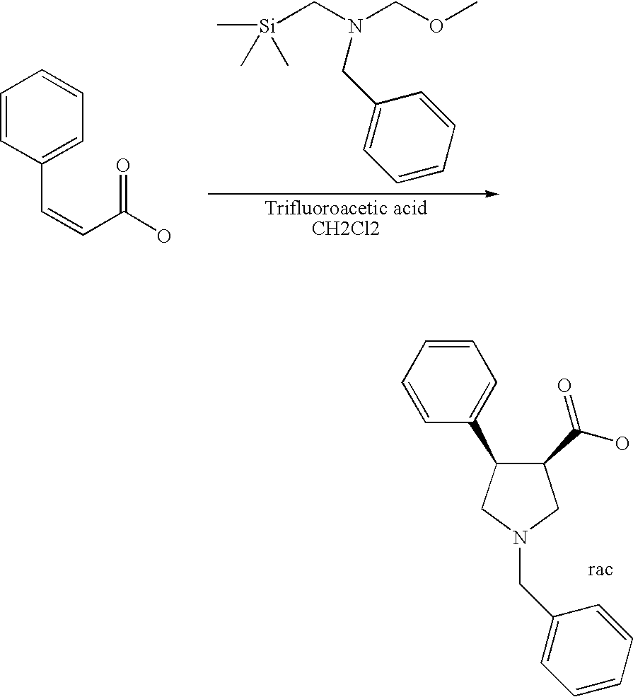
[Si](CN(COC)CC1=CC=CC=C1)(C)(C)C.C1=CC(C=CC(O)=O)=CC=C1.C1=CC(C2CN(CC3=CC=CC=C3)CC2C(O)=O)=CC=C1
